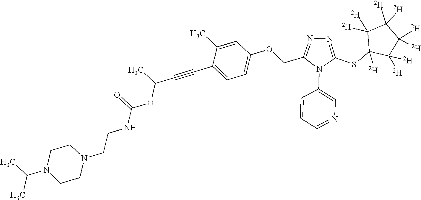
C1=C(C)C(C#CC(OC(NCCN2CCN(C(C)C)CC2)=O)C)=CC=C1OCC1=NN=C(SC2([D])C([D])([D])C([D])([D])C([D])([D])C2([D])[D])N1C1=CN=CC=C1
